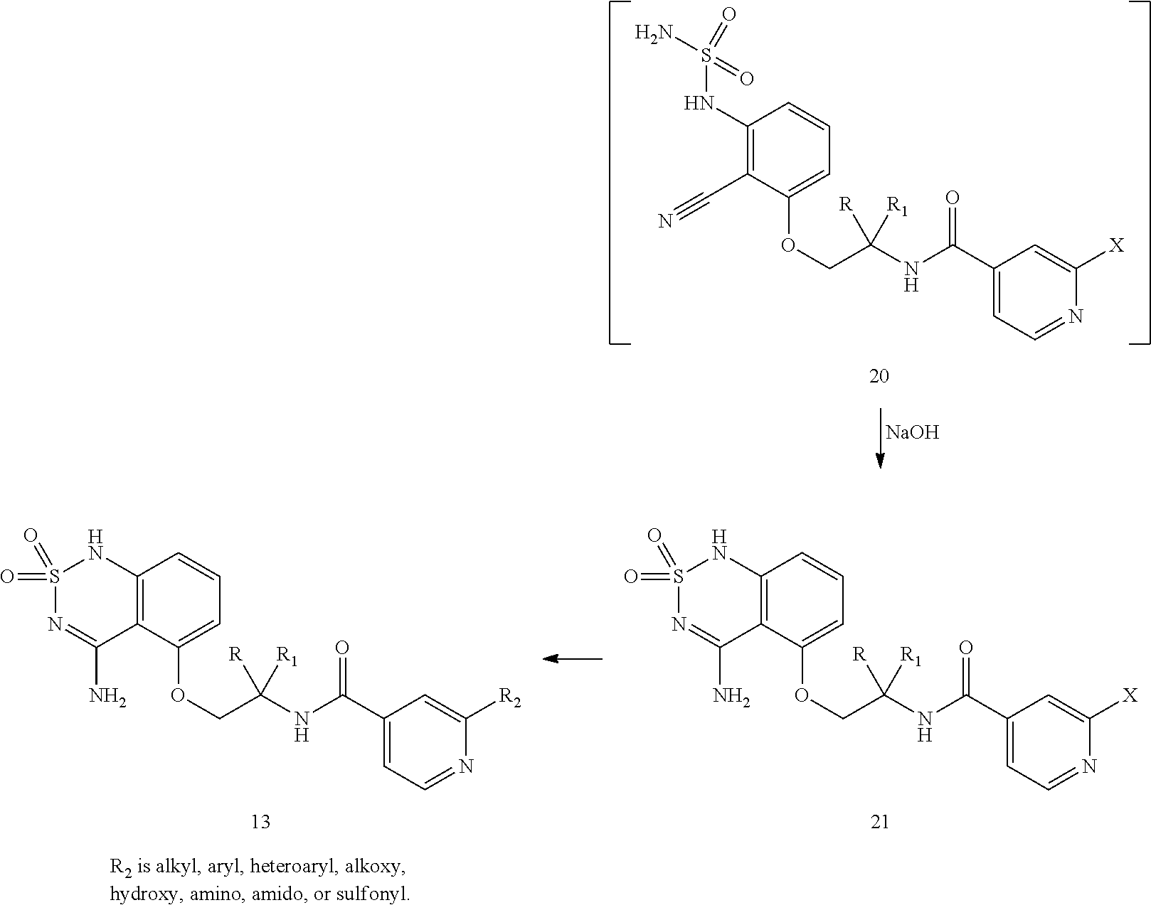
[NaOH].C1(NS(=O)(=O)N)=C(C#N)C(OCC([R])(NC(C2=CC=NC([X])=C2)=O)[R1])=CC=C1.C12=C(C(OCC([R])(NC(C3=CC=NC([X])=C3)=O)[R1])=CC=C1)C(N)=NS(=O)(=O)N2.C12=C(C(OCC([R])(NC(C3=CC=NC([R2])=C3)=O)[R1])=CC=C1)C(N)=NS(=O)(=O)N2
